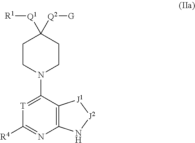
C12=C(C(N3CCC([Q1][R1])([Q2][G])CC3)=[T]C([R4])=N1)[J1][J2]N2
